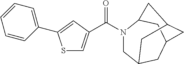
C1(C2=CC(C(N3CC4CC5CC3CC(C4)C5)=O)=CS2)=CC=CC=C1
